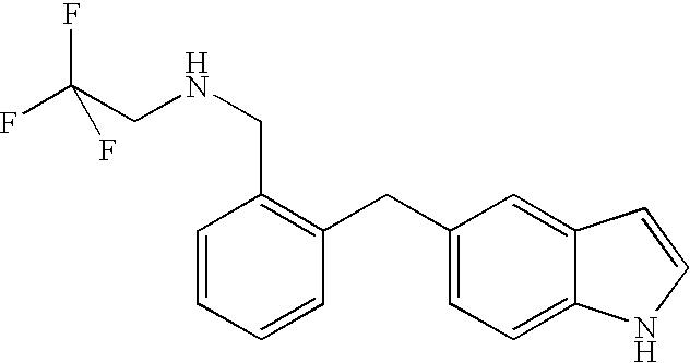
C1=CC=CC(CC2=CC=C3C(=C2)C=CN3)=C1CNCC(F)(F)F
